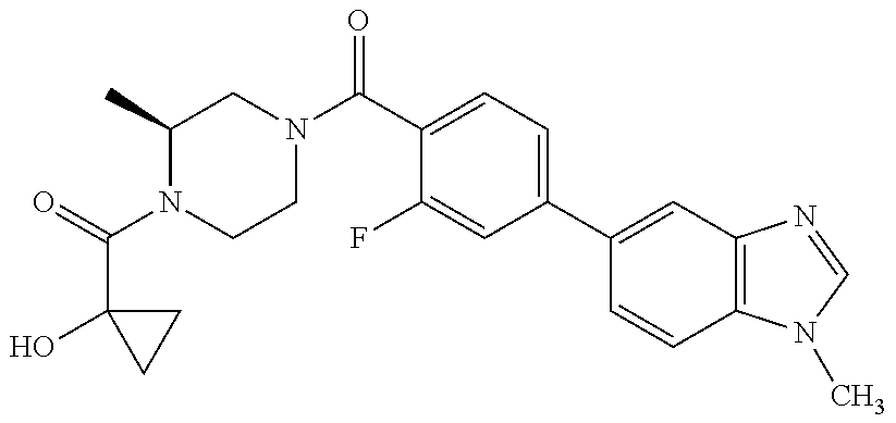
C1(C)N(C(C2(O)CC2)=O)CCN(C(=O)C2=CC=C(C3=CC4=C(C=C3)N(C)C=N4)C=C2F)C1
